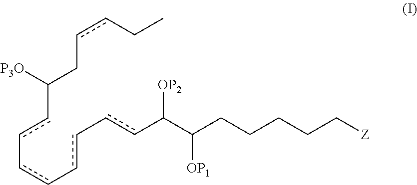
c(cC(CccCC)[P3O])-cc-cc-ccC([OP2])C([OP1])CCCCC[Z]
